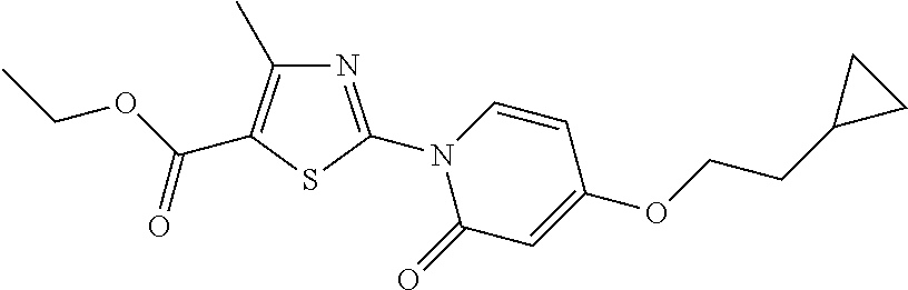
CCOC(=O)C1=C(C)N=C(N2C(=O)C=C(OCCC3CC3)C=C2)S1
